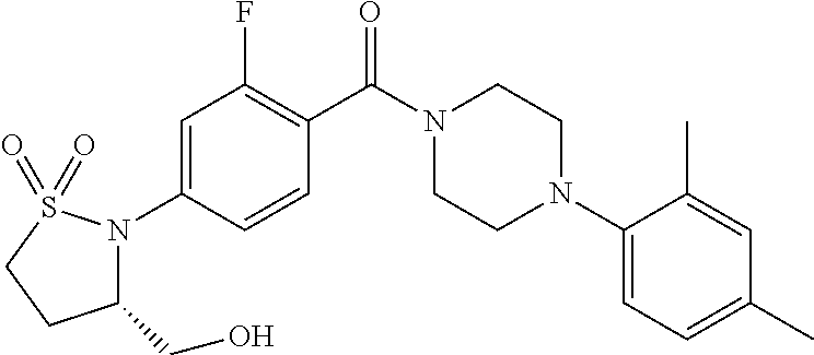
C1=C(N2C(CO)CCS2(=O)=O)C=CC(C(N2CCN(C3=CC=C(C)C=C3C)CC2)=O)=C1F
